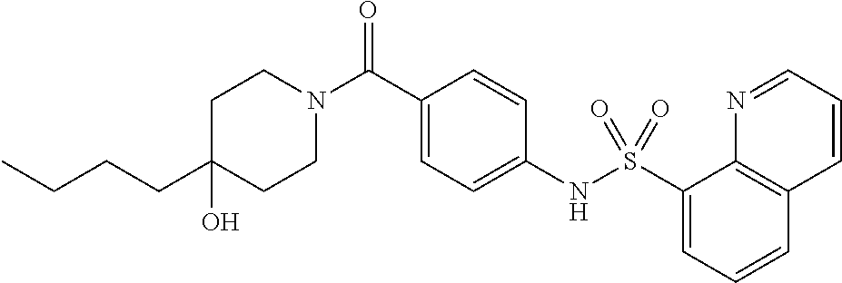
C1(O)(CCCC)CCN(C(C2=CC=C(NS(C3=CC=CC4=C3N=CC=C4)(=O)=O)C=C2)=O)CC1
